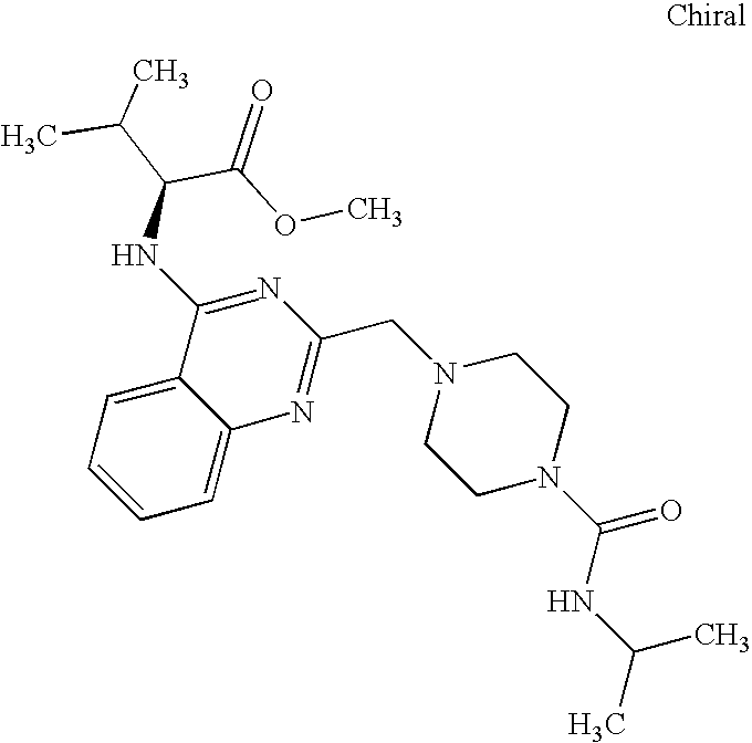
N1(CC2=NC3=CC=CC=C3C(NC(C(C)C)C(=O)OC)=N2)CCN(C(NC(C)C)=O)CC1
